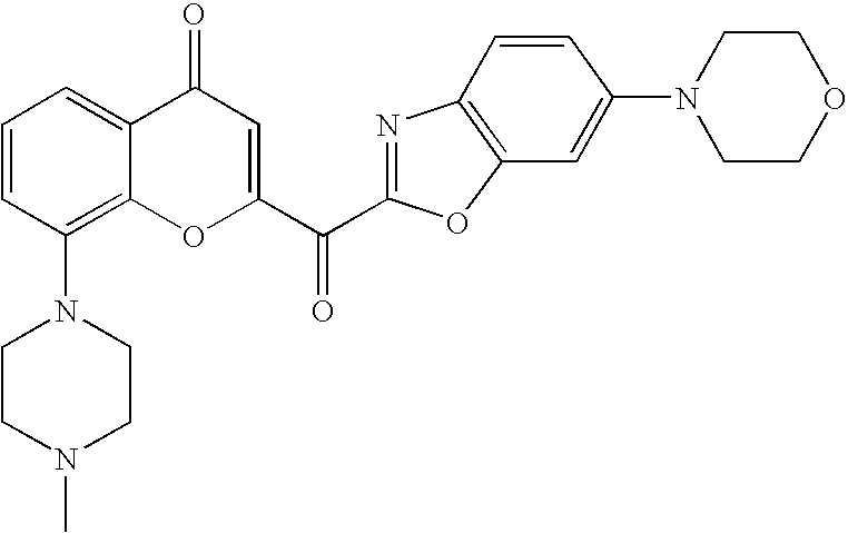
C1=CC(N2CCN(C)CC2)=C2C(=C1)C(=O)C=C(C(=O)C1=NC3=C(O1)C=C(N1CCOCC1)C=C3)O2
